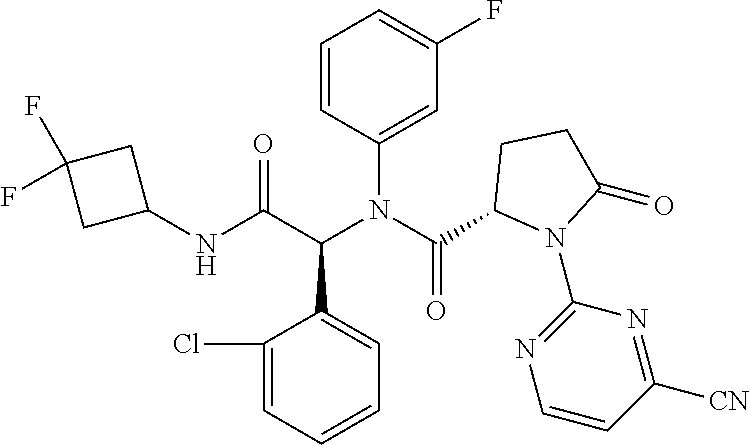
C1(N(C(C2N(C3=NC=CC([CN])=N3)C(=O)CC2)=O)C(C(NC2CC(F)(F)C2)=O)C2=CC=CC=C2Cl)=CC(F)=CC=C1
